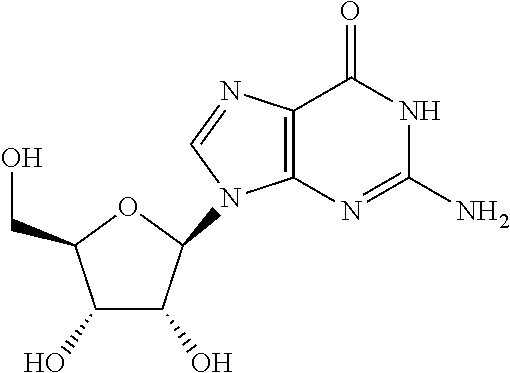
C1(O)C(O)C(N2C3=C(C(=O)NC(N)=N3)N=C2)OC1CO
